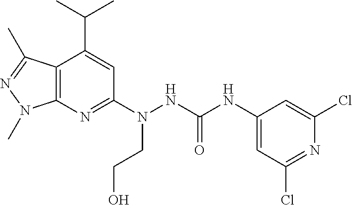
C12=C(N=C(N(NC(NC3=CC(Cl)=NC(Cl)=C3)=O)CCO)C=C1C(C)C)N(C)N=C2C
